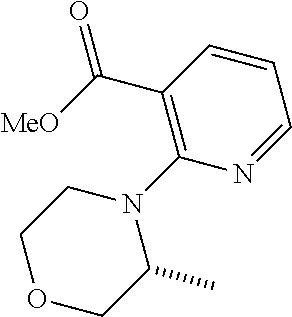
C1(C([MeO])=O)=C(N2CCOCC2C)N=CC=C1
